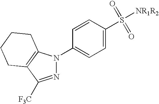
N1=C([F3C])C2=C(N1C1=CC=C(S([NR1R2])(=O)=O)C=C1)CCCC2
